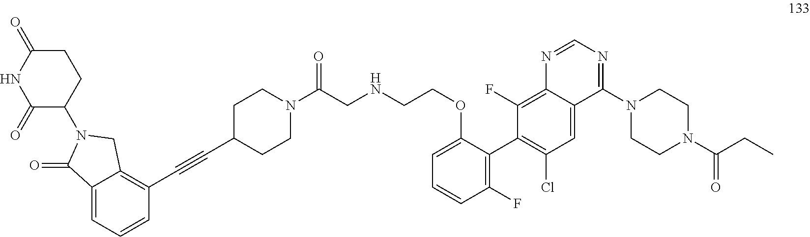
N1(C(CNCCOC2=CC=CC(F)=C2C2=C(Cl)C=C3C(=C2F)N=CN=C3N2CCN(C(CC)=O)CC2)=O)CCC(C#CC2=C3C(=CC=C2)C(=O)N(C2CCC(=O)NC2=O)C3)CC1
